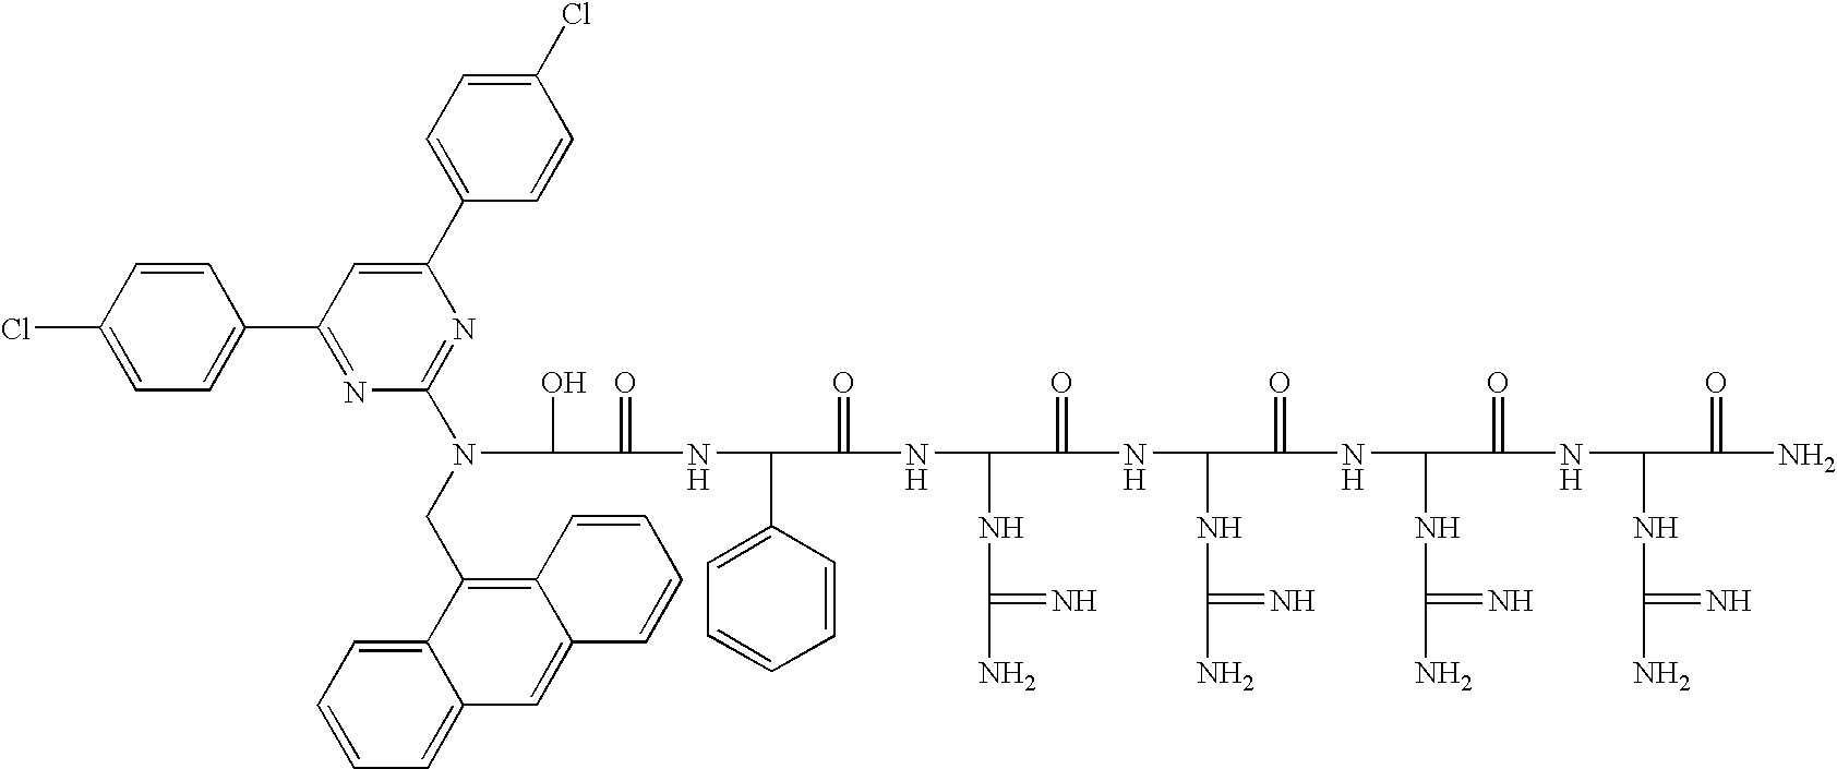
OC(C(=O)NC(C1=CC=CC=C1)C(=O)NC(NC(N)=N)C(=O)NC(NC(N)=N)C(=O)NC(NC(N)=N)C(=O)NC(NC(N)=N)C(=O)N)N(CC1=C2C(=CC3=CC=CC=C13)C=CC=C2)C1=NC(C2=CC=C(Cl)C=C2)=CC(C2=CC=C(Cl)C=C2)=N1
